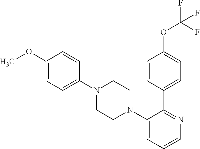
C1(N2CCN(C3=CC=C(OC)C=C3)CC2)=CC=CN=C1C1=CC=C(OC(F)(F)F)C=C1
